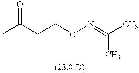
C(C)(=NOCCC(C)=O)C
